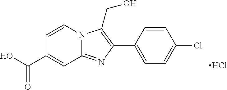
C1(C2=C(CO)N3C(=N2)C=C(C(O)=O)C=C3)=CC=C(Cl)C=C1.Cl
